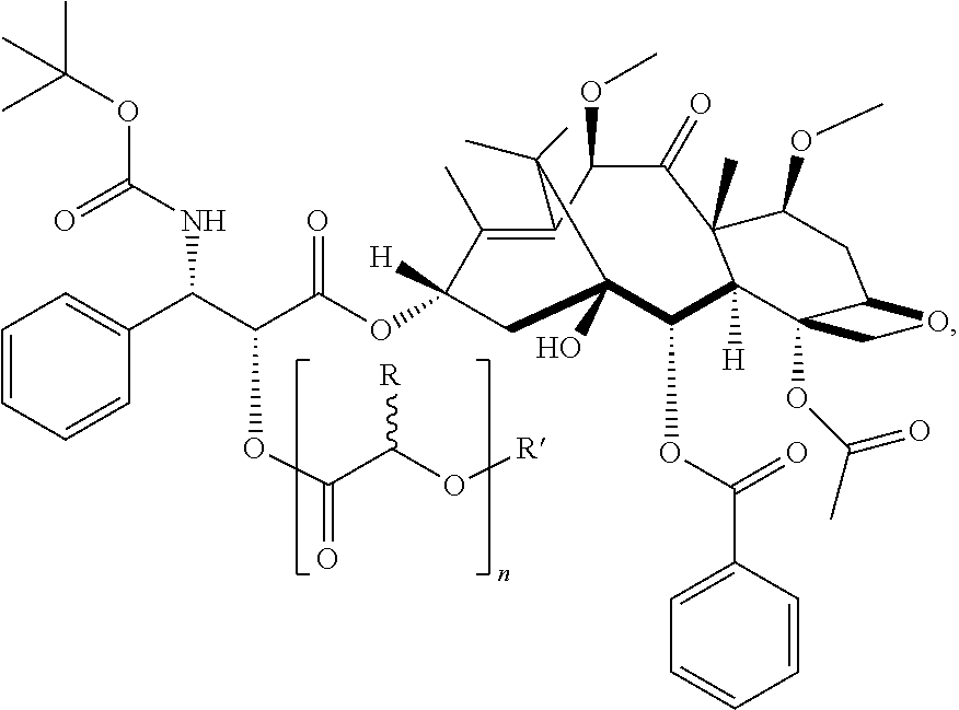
C1=CC=CC(C(C(C(OC2([H])C(C)=C3C(OC)C(=O)C4(C)C([H])(C(OC(C5=CC=CC=C5)=O)C(O)(C2)C3(C)C)C2(OC(C)=O)C(CC4OC)OC2)=O)OC(=O)C(O[R])[R])NC(OC(C)(C)C)=O)=C1
